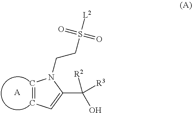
C1=CC=C(C([R2])([R3])O)N1CCS([L2])(=O)=O.[A]
